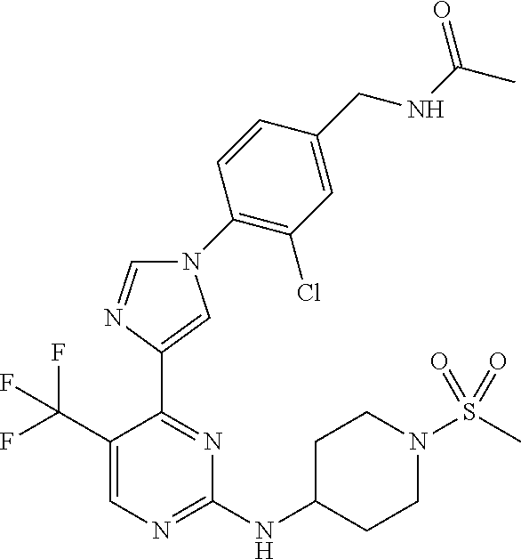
C1(NC2CCN(S(C)(=O)=O)CC2)=NC=C(C(F)(F)F)C(C2=CN(C3=C(Cl)C=C(CNC(C)=O)C=C3)C=N2)=N1
